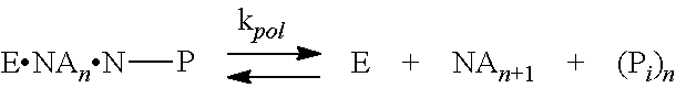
[ENAnN]P
